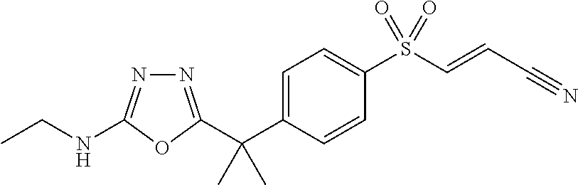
N1=C(C(C2=CC=C(S(C=CC#N)(=O)=O)C=C2)(C)C)OC(NCC)=N1
